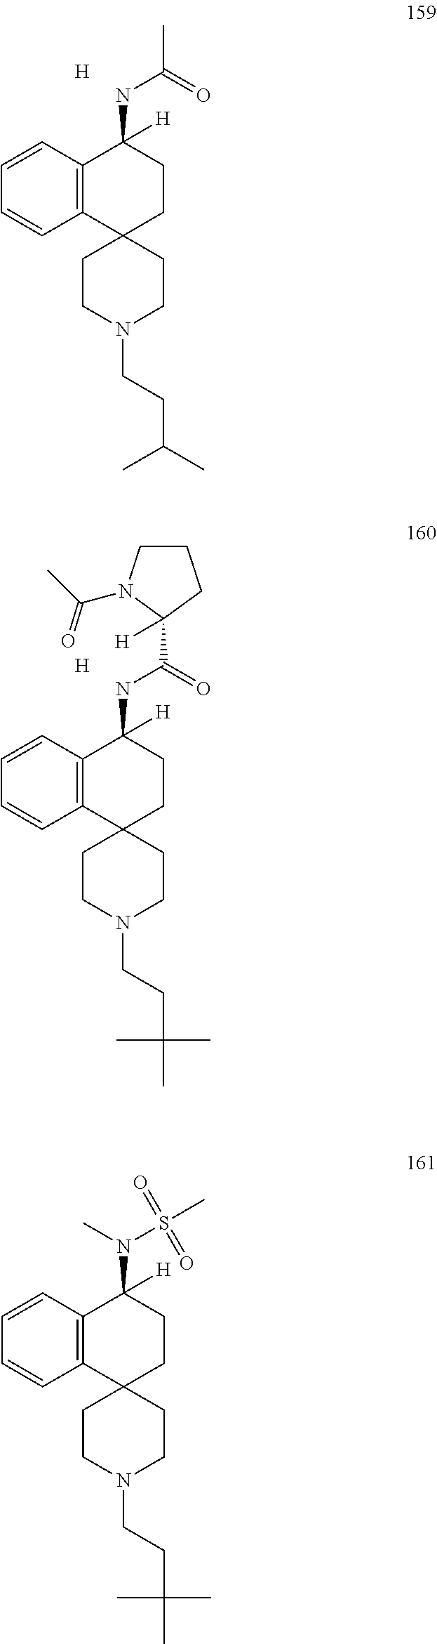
C12(CCN(CCC(C)C)CC1)CCC(NC(=O)C)([H])C1=C2C=CC=C1.[H].C12(CCN(CCC(C)(C)C)CC1)CCC(NC(=O)C1([H])CCCN1C(C)=O)([H])C1=C2C=CC=C1.[H].C12(CCN(CCC(C)(C)C)CC1)CCC(N(S(C)(=O)=O)C)([H])C1=C2C=CC=C1
